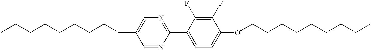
CCCCCCCCCC1=CN=C(C2=CC=C(OCCCCCCCCC)C(F)=C2F)N=C1
